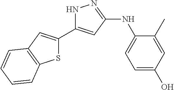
N1C(C2=CC3=C(S2)C=CC=C3)=CC(NC2=CC=C(O)C=C2C)=N1
